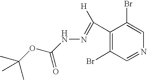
C1(C([H])=NNC(=O)OC(C)(C)C)=C(Br)C=NC=C1Br
